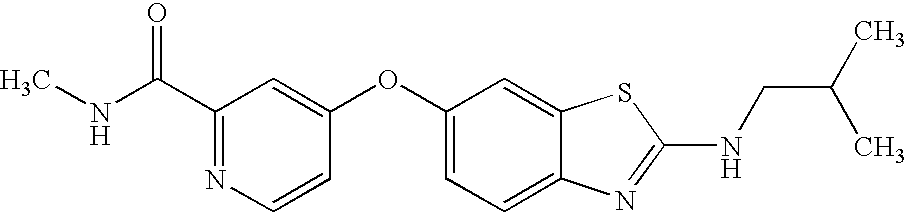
N1=C(C(=O)NC)C=C(OC2=CC=C3C(=C2)SC(NCC(C)C)=N3)C=C1
